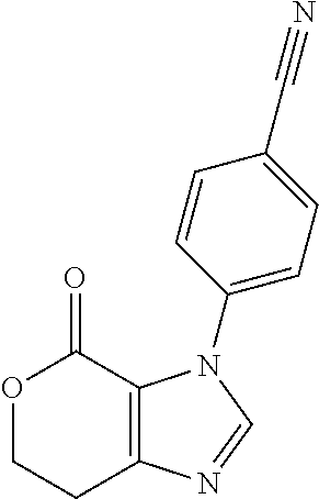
O1CCC2=C(C1=O)N(C1=CC=C(C#N)C=C1)C=N2
